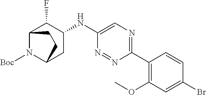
C12N([Boc])C(CC(NC3=CN=C(C4=C(OC)C=C(Br)C=C4)N=N3)C1F)CC2
